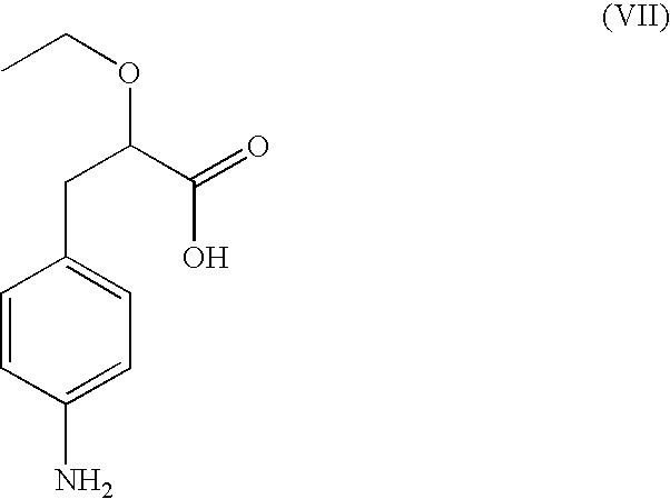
C1=CC(N)=CC=C1CC(OCC)C(=O)O
